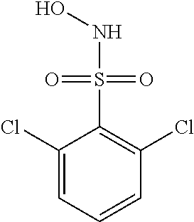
C1(Cl)=CC=CC(Cl)=C1S(=O)(=O)NO
